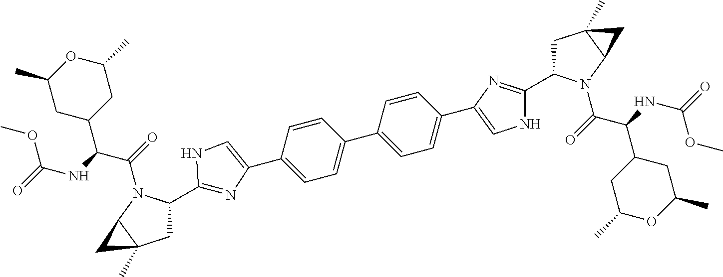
C1=C(C2=CNC(C3CC4(C)C(N3C(=O)C(C3CC(C)OC(C)C3)NC(=O)OC)C4)=N2)C=CC(C2=CC=C(C3=CNC(C4CC5(C)C(N4C(C(NC(=O)OC)C4CC(C)OC(C)C4)=O)C5)=N3)C=C2)=C1
